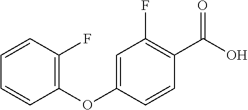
C1(OC2=CC(F)=C(C(O)=O)C=C2)=C(F)C=CC=C1
